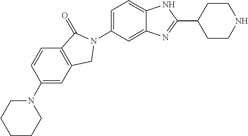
C1(N2CCCCC2)=CC2=C(C=C1)C(=O)N(C1=CC=C3C(=C1)N=C(C1CCNCC1)N3)C2
